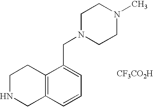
C1NCC2=C(C1)C(CN1CCN(C)CC1)=CC=C2.[CF3CO2H]
